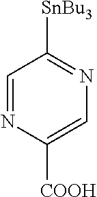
C1=NC([COOH])=CN=C1[SnBu3]
